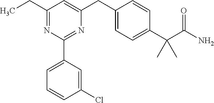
C1(CC)=NC(C2=CC=CC(Cl)=C2)=NC(CC2=CC=C(C(C(N)=O)(C)C)C=C2)=C1
